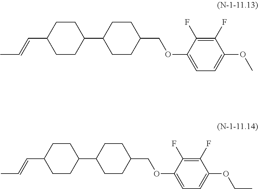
C1CC(C=CC)CCC1C1CCC(COC2=CC=C(OC)C(F)=C2F)CC1.C1CC(C=CC)CCC1C1CCC(COC2=CC=C(OCC)C(F)=C2F)CC1
